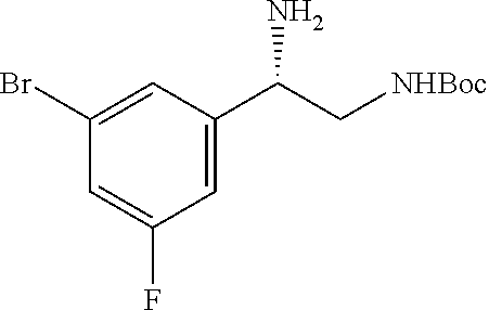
C1(Br)=CC(C(C[NHBoc])N)=CC(F)=C1
